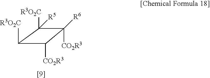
C1([R3O2C])C([CO2R3])C([CO2R3])([R6])C1([R3O2C])[R5]
